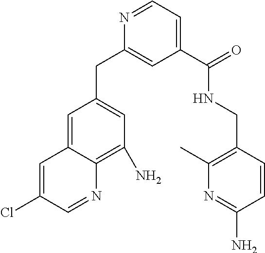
C1=C2C(=C(N)C=C1CC1=CC(C(NCC3=C(C)N=C(N)C=C3)=O)=CC=N1)N=CC(Cl)=C2
